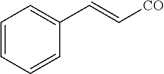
C1=CC=CC(C=C[CO])=C1
